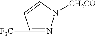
N1=C([CF3])C=CN1[CH2CO]
